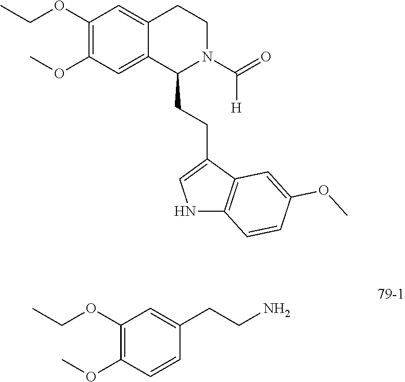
C1(OCC)=C(OC)C=C2C(=C1)CCN(C(=O)[H])C2CCC1=CNC2=C1C=C(OC)C=C2.C1(OCC)=C(OC)C=CC(CCN)=C1
